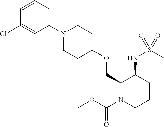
C1(OCC2C(NS(C)(=O)=O)CCCN2C(OC)=O)CCN(C2=CC=CC(Cl)=C2)CC1
